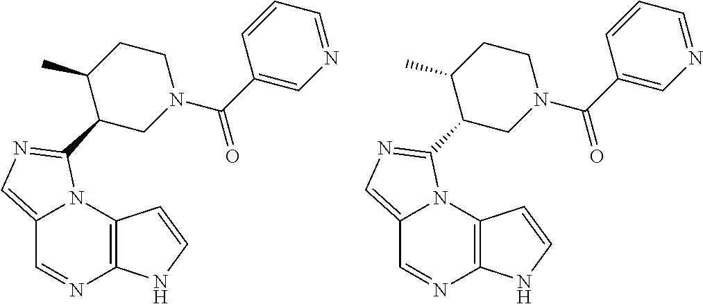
C12=CN=C(C3CN(C(C4=CN=CC=C4)=O)CCC3C)N1C1=C(N=C2)NC=C1.C12=CN=C(C3CN(C(C4=CN=CC=C4)=O)CCC3C)N1C1=C(N=C2)NC=C1
